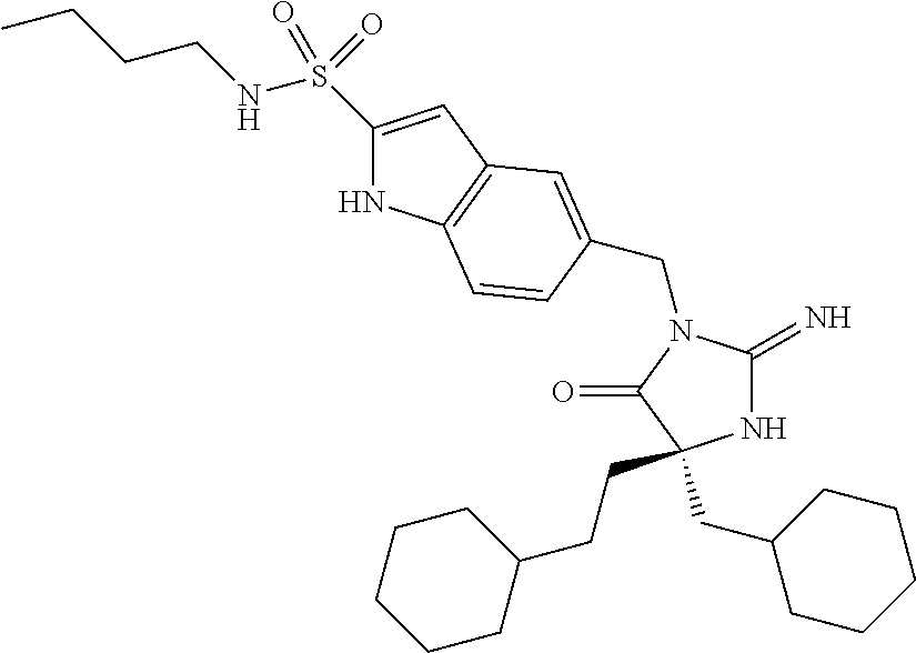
N1C(=N)N(CC2=CC3=C(NC(S(NCCCC)(=O)=O)=C3)C=C2)C(=O)C1(CCC1CCCCC1)CC1CCCCC1
